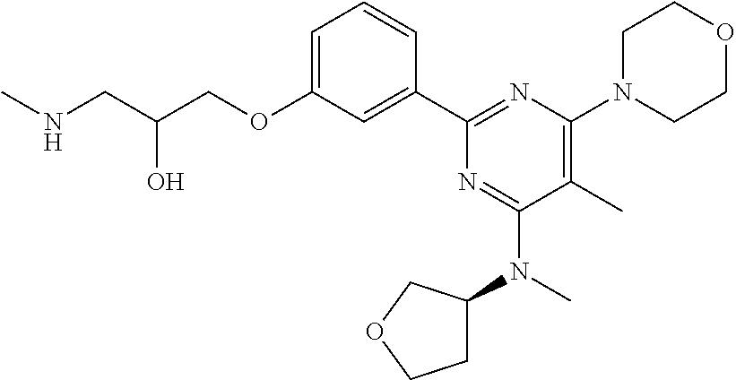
C1=C(OCC(CNC)O)C=C(C2=NC(N3CCOCC3)=C(C)C(N(C)C3CCOC3)=N2)C=C1
